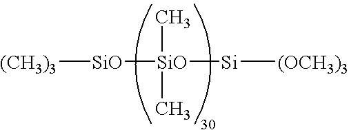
[SiO]([SiO]([Si][(OCH3)3])(C)C)[(CH3)3]
